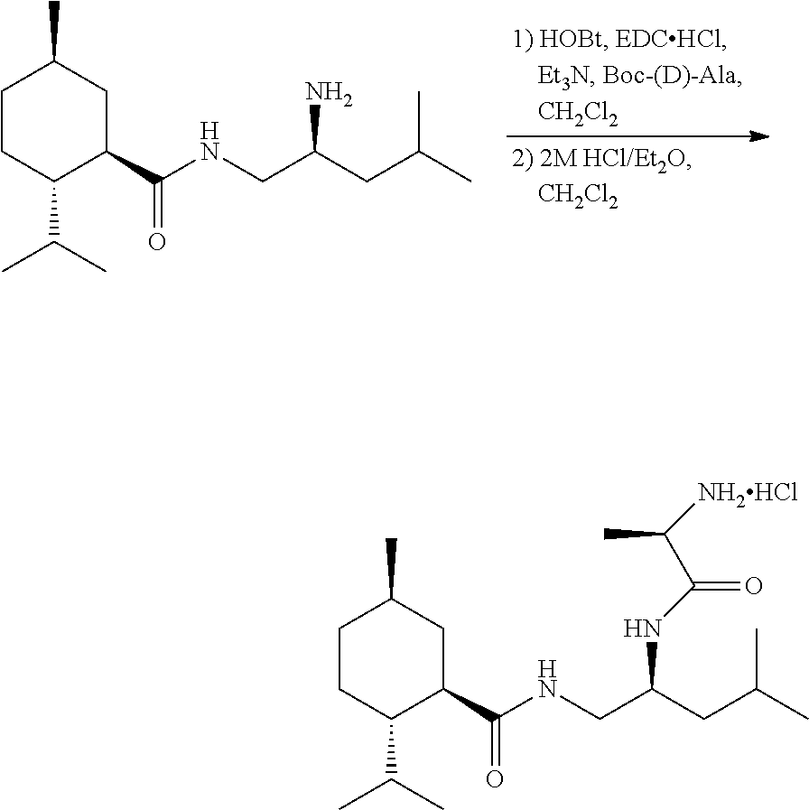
C1CC(C(C)C)C(C(NCC(CC(C)C)N)=O)CC1C.C1CC(C(C)C)C(C(NCC(CC(C)C)NC(=O)C([NH2HCl])C)=O)CC1C
